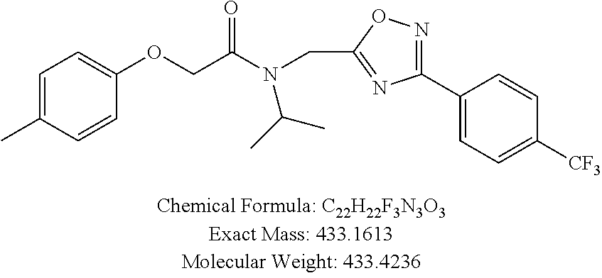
C1=C(C)C=CC(OCC(N(CC2=NC(C3=CC=C([CF3])C=C3)=NO2)C(C)C)=O)=C1
